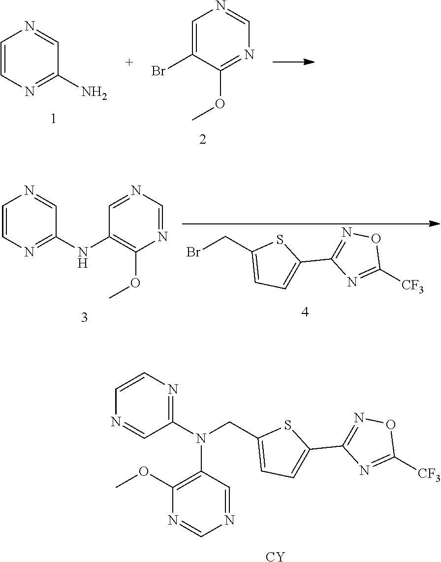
C1=CN=C(N)C=N1.C1=C(Br)C(OC)=NC=N1.C1=CN=C(NC2=C(OC)N=CN=C2)C=N1.BrCC1=CC=C(C2=NOC([CF3])=N2)S1.N(CC1=CC=C(C2=NOC([CF3])=N2)S1)(C1=NC=CN=C1)C1=C(OC)N=CN=C1.[CY]
